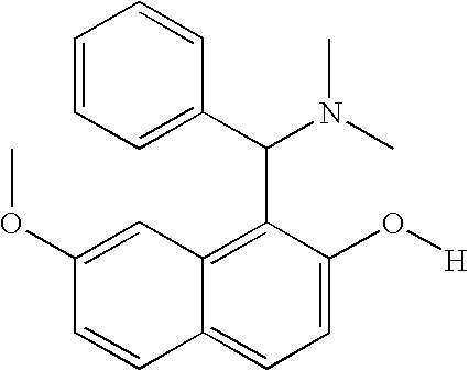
C1=CC2=CC=C(O[H])C(C(C3=CC=CC=C3)N(C)C)=C2C=C1OC
